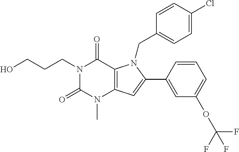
C12=C(C=C(C3=CC(OC(F)(F)F)=CC=C3)N1CC1=CC=C(Cl)C=C1)N(C)C(=O)N(CCCO)C2=O
